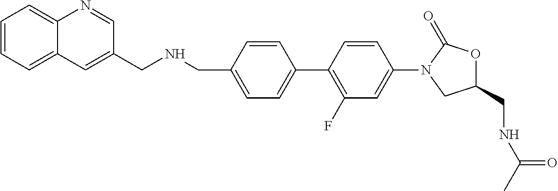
C1(CNCC2=CC3=CC=CC=C3N=C2)=CC=C(C2=C(F)C=C(N3CC(CNC(C)=O)OC3=O)C=C2)C=C1
